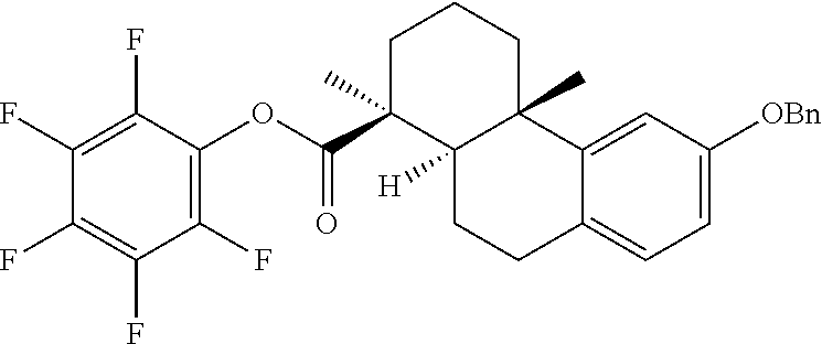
C12=CC([OBn])=CC=C1CCC1([H])C2(C)CCCC1(C(OC1=C(F)C(F)=C(F)C(F)=C1F)=O)C
